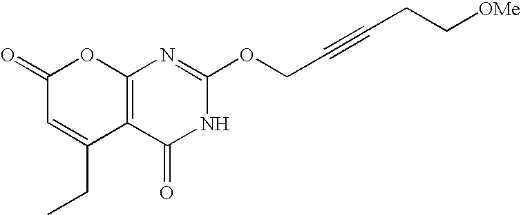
C12=C(C(=O)NC(OCC#CCC[OMe])=N1)C(CC)=CC(=O)O2
